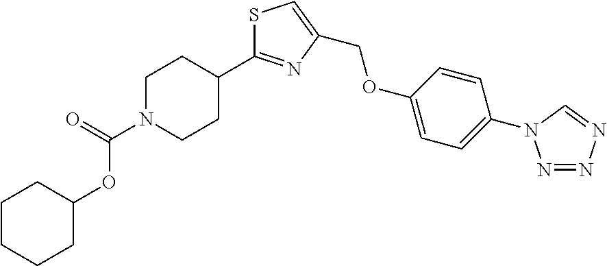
C(OC1=CC=C(N2N=NN=C2)C=C1)C1=CSC(C2CCN(C(=O)OC3CCCCC3)CC2)=N1
